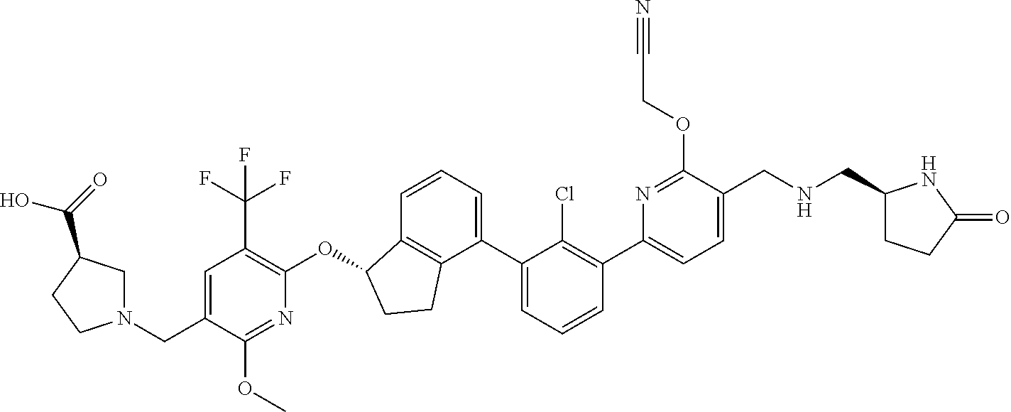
O(C1C2=C(C(C3=CC=CC(C4=CC=C(CNCC5CCC(=O)N5)C(OCC#N)=N4)=C3Cl)=CC=C2)CC1)C1=C(C(F)(F)F)C=C(CN2CC(C(=O)O)CC2)C(OC)=N1
